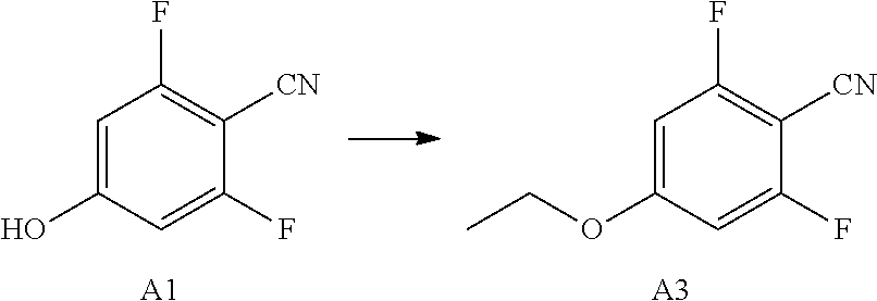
C1=C(O)C=C(F)C([CN])=C1F.[A1].C1=C(OCC)C=C(F)C([CN])=C1F.[A3]
